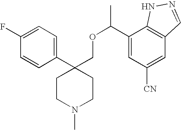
C1(C2(COC(C3=CC([CN])=CC4=C3NN=C4)C)CCN(C)CC2)=CC=C(F)C=C1
